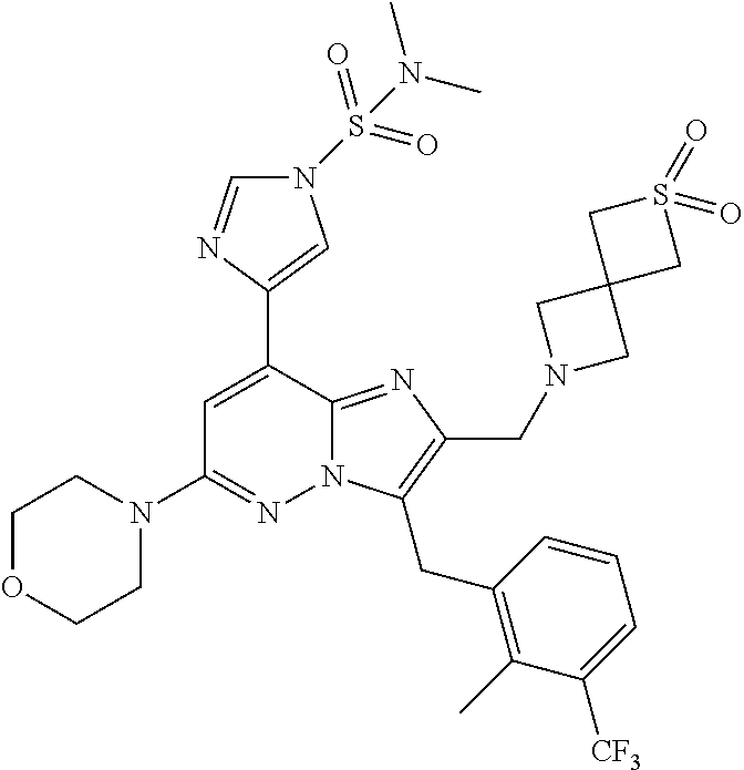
N1(S(N(C)C)(=O)=O)C=NC(C2=CC(N3CCOCC3)=NN3C2=NC(CN2CC4(C2)CS(=O)(=O)C4)=C3CC2=C(C)C([CF3])=CC=C2)=C1
